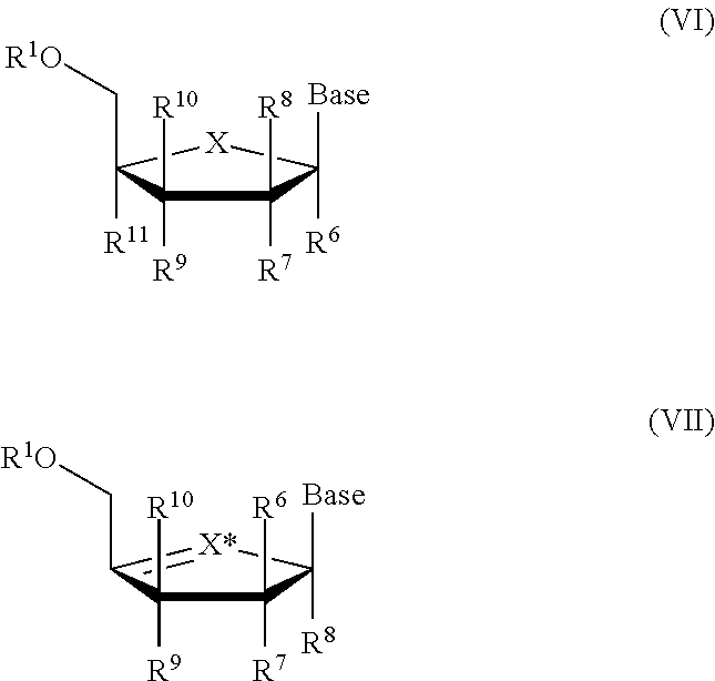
[X]1C(C[R1O])([R11])C([R10])([R9])C([R8])([R7])C1([Base])[R6].[X*]1=C(C[R1O])C([R10])([R9])C([R6])([R7])C1([Base])[R8]
